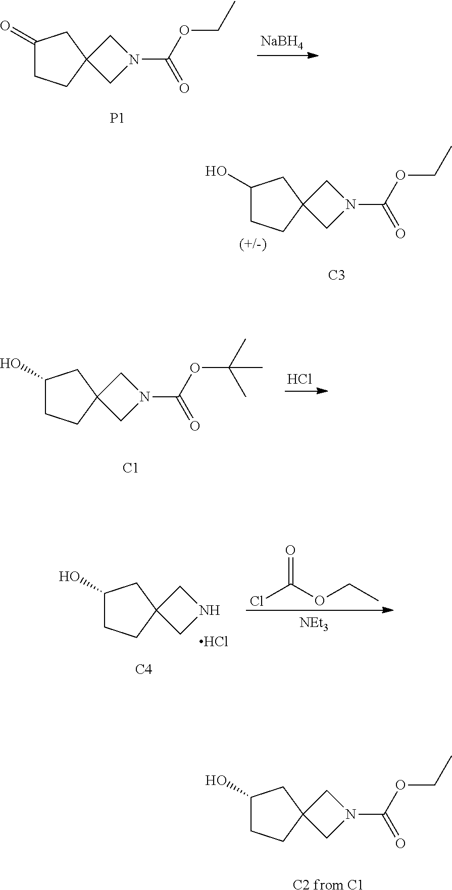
C1(=O)CCC2(C1)CN(C(OCC)=O)C2.[P1].[NaBH4].C1(O)CCC2(C1)CN(C(OCC)=O)C2.[C3].C1(O)CCC2(C1)CN(C(OC(C)(C)C)=O)C2.[C1].Cl.C1(O)CCC2(C1)CNC2.Cl.[C4].O=C(OCC)Cl.[NEt3].C1(O)CCC2(C1)CN(C(OCC)=O)C2.[C2 from C1]
